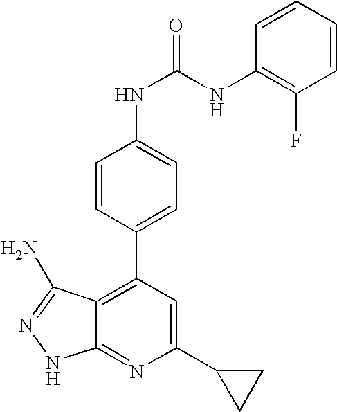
C1=CC(C2=C3C(=NC(C4CC4)=C2)NN=C3N)=CC=C1NC(=O)NC1=C(F)C=CC=C1
